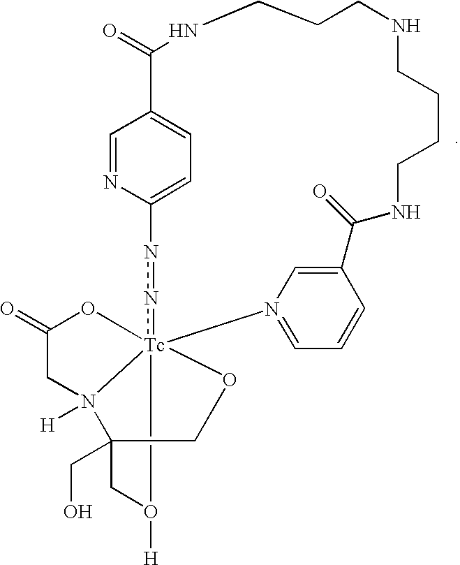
C1=NC2=CC=C1C(=O)NCCCNCCCCNC(=O)C1=CN(=CC=C1)[Tc]134(nn2)OC(=O)CN1([H])C(CO)(CO3[H])CO4
